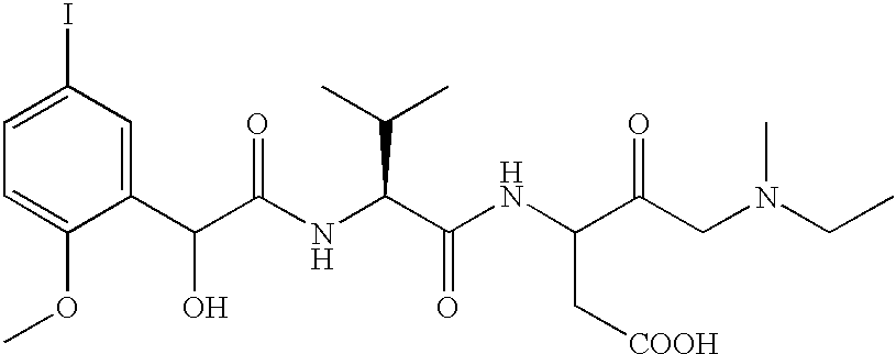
C1=C(OC)C(C(C(NC(C(NC(C(CN(C)CC)=O)C[COOH])=O)C(C)C)=O)O)=CC(I)=C1
